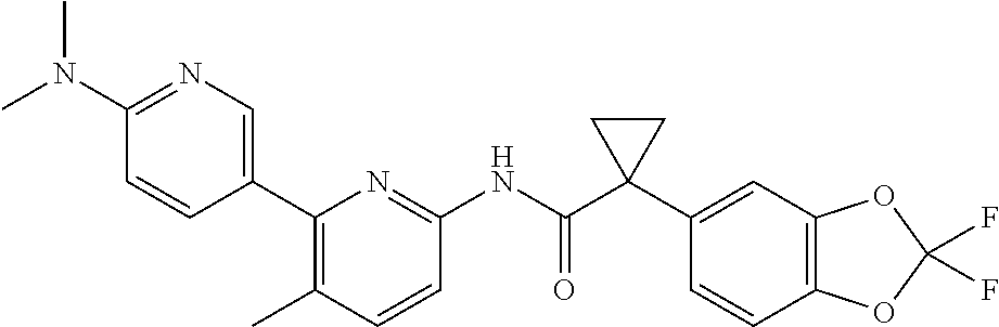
C1(C2=CN=C(N(C)C)C=C2)=C(C)C=CC(NC(C2(C3=CC4=C(C=C3)OC(F)(F)O4)CC2)=O)=N1
